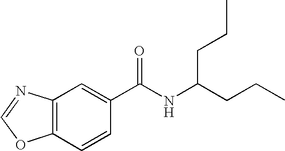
C12=C(C=CC(C(NC(CCC)CCC)=O)=C1)OC=N2
